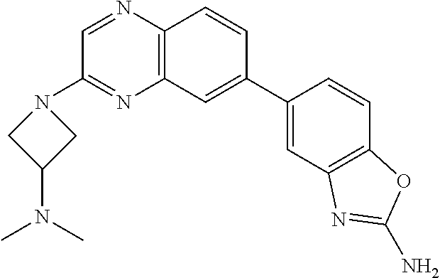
C12=C(C=C(C3=CC4=C(C=C3)OC(N)=N4)C=C1)N=C(N1CC(N(C)C)C1)C=N2
